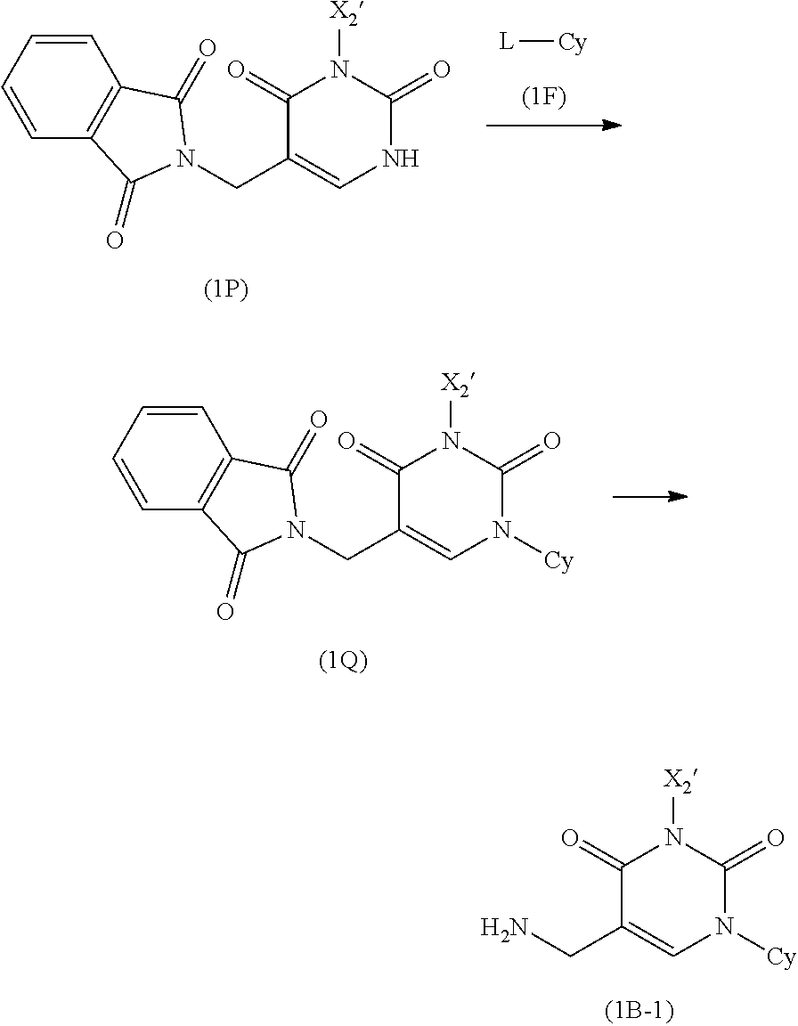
C1(=O)C(CN)=CN([Cy])C(=O)N1[X2].[L][Cy].C1(=O)C(CN2C(=O)C3=C(C2=O)C=CC=C3)=CNC(=O)N1[X2].C1(=O)C(CN2C(=O)C3=C(C2=O)C=CC=C3)=CN([Cy])C(=O)N1[X2]
